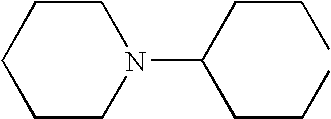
C1CN(C(CCC)CCC)CCC1
